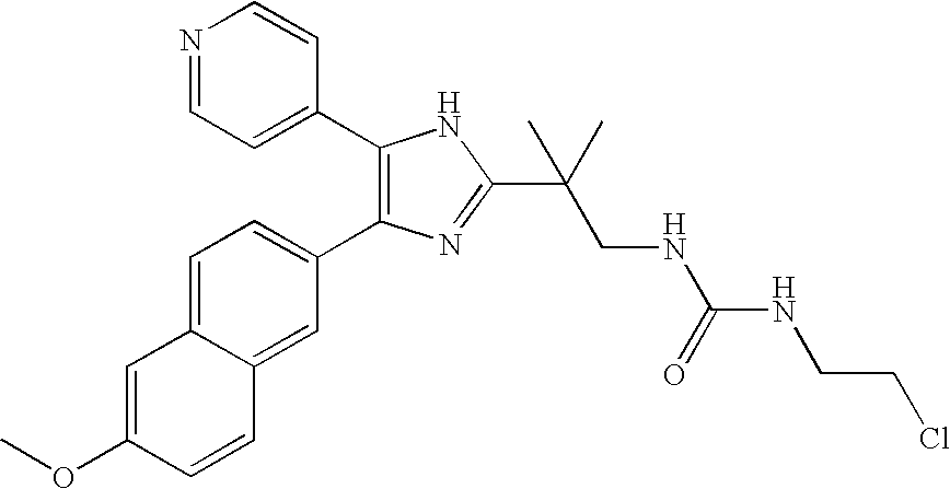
COC1=CC2=CC=C(C3=C(C4=CC=NC=C4)NC(C(CNC(NCCCl)=O)(C)C)=N3)C=C2C=C1
